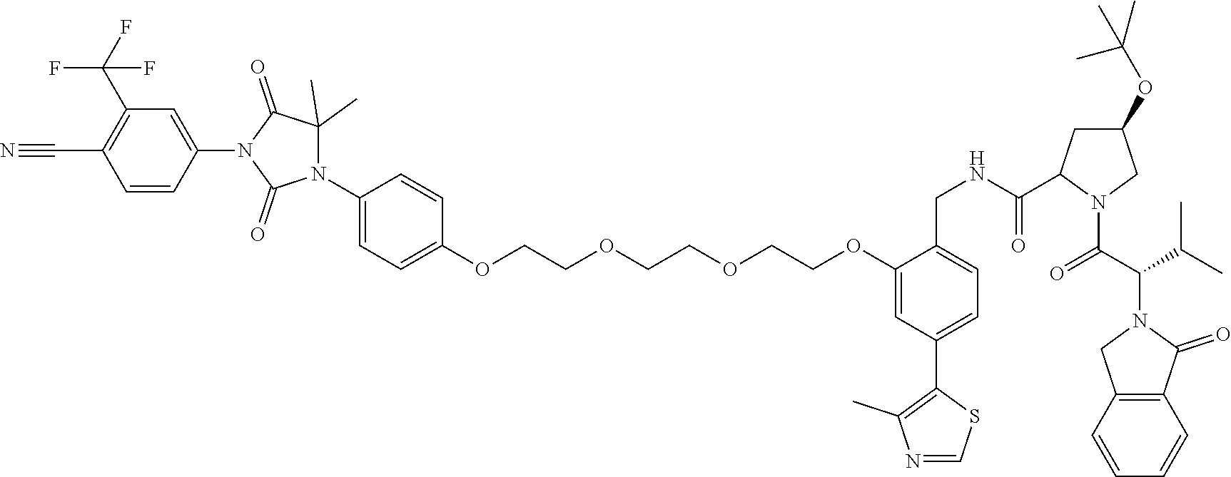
C1=CC(N2C(=O)N(C3=CC=C(OCCOCCOCCOC4=CC(C5=C(C)N=CS5)=CC=C4CNC(=O)C4CC(OC(C)(C)C)CN4C(C(C(C)C)N4CC5=C(C4=O)C=CC=C5)=O)C=C3)C(C)(C)C2=O)=CC(C(F)(F)F)=C1C#N
